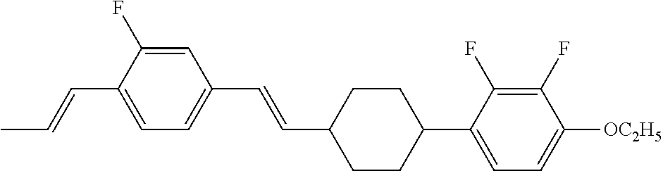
C1=C(F)C(C=CC)=CC=C1C=CC1CCC(C2=CC=C([OC2H5])C(F)=C2F)CC1
